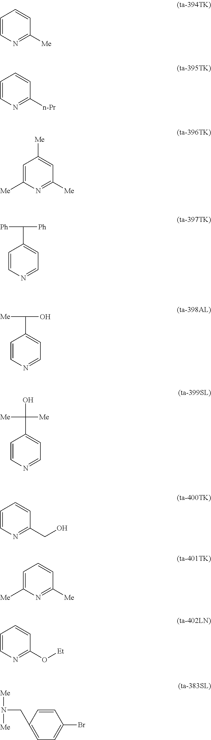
C1=CN=C([Me])C=C1.C1=CN=C([n-Pr])C=C1.C1=C([Me])N=C([Me])C=C1[Me].C1=CN=CC=C1C([Ph])[Ph].C1=CN=CC=C1C(O)[Me].C1=CN=CC=C1C([Me])([Me])O.C1=CN=C(CO)C=C1.C1=C([Me])N=C([Me])C=C1.C1=CN=C(O[Et])C=C1.C1=CC(CN([Me])[Me])=CC=C1Br
